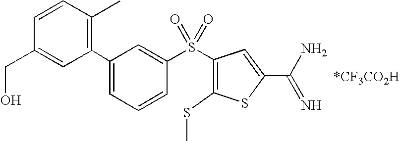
C1(C2=CC=CC(S(C3=C(SC)SC(C(N)=N)=C3)(=O)=O)=C2)=C(C)C=CC(CO)=C1.[*CF3CO2H]
